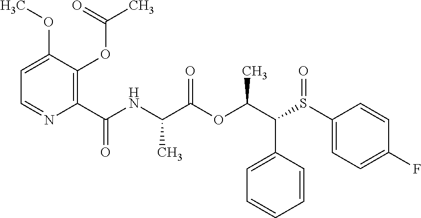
C1=C(C(C(OC(C(NC(C2=C(OC(C)=O)C(OC)=CC=N2)=O)C)=O)C)S(C2=CC=C(F)C=C2)=O)C=CC=C1
